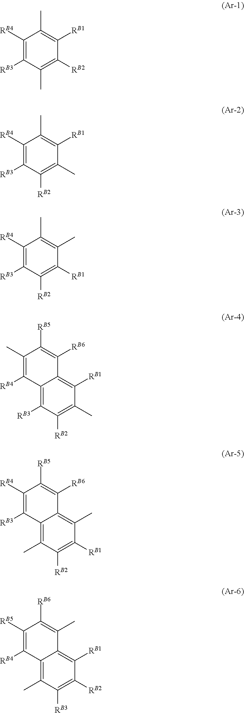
C1([RB4])=C([RB3])C(C)=C([RB2])C([RB1])=C1C.C1([RB4])=C([RB3])C([RB2])=C(C)C([RB1])=C1C.C1([RB4])=C([RB3])C([RB2])=C([RB1])C(C)=C1C.C12=C([RB3])C([RB2])=C(C)C([RB1])=C1C([RB6])=C([RB5])C(C)=C2[RB4].C12=C(C)C([RB2])=C([RB1])C(C)=C1C([RB6])=C([RB5])C([RB4])=C2[RB3].C12=C(C)C([RB3])=C([RB2])C([RB1])=C1C(C)=C([RB6])C([RB5])=C2[RB4]
